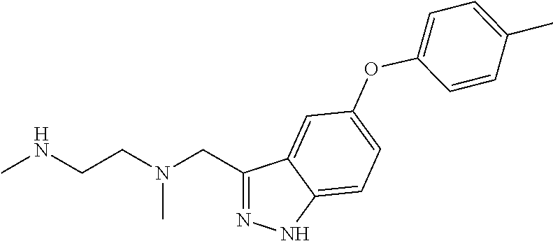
C1(CN(CCNC)C)=NNC2=CC=C(OC3=CC=C(C)C=C3)C=C12
